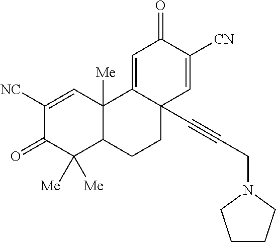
C1([NC])=CC2([Me])C(C([Me])([Me])C1=O)CCC1(C#CCN3CCCC3)C2=CC(=O)C([CN])=C1
